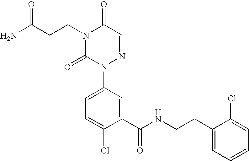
C1(C(NCCC2=CC=CC=C2Cl)=O)=CC(N2N=CC(=O)N(CCC(N)=O)C2=O)=CC=C1Cl
